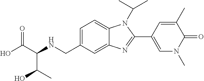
C1=C(CNC(C(O)=O)C(O)C)C=C2C(=C1)N(C(C)C)C(C1=CN(C)C(=O)C(C)=C1)=N2
